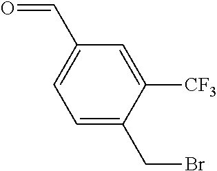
C1=C(C=O)C=C([CF3])C(CBr)=C1
